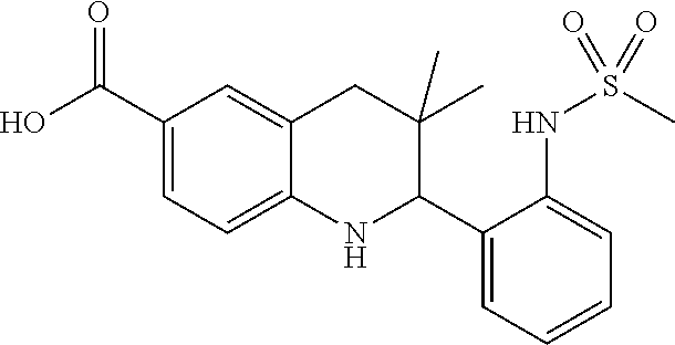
OC(C1=CC=C2C(=C1)CC(C)(C)C(C1=CC=CC=C1NS(C)(=O)=O)N2)=O
